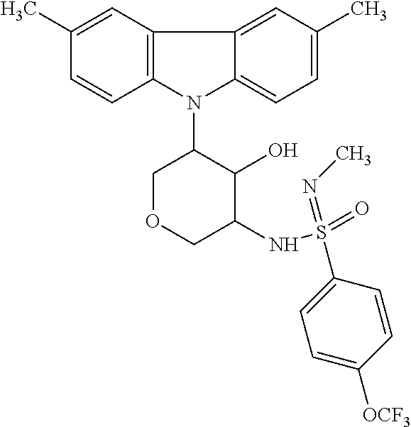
N1(C2COCC(NS(=O)(=NC)C3=CC=C([OCF3])C=C3)C2O)C2=C(C3=CC(C)=CC=C13)C=C(C)C=C2
